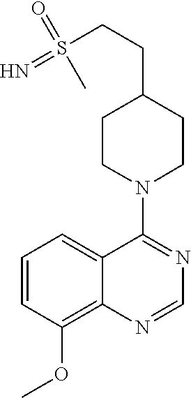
C1=CC(OC)=C2C(=C1)C(N1CCC(CCS(=N)(=O)C)CC1)=NC=N2
